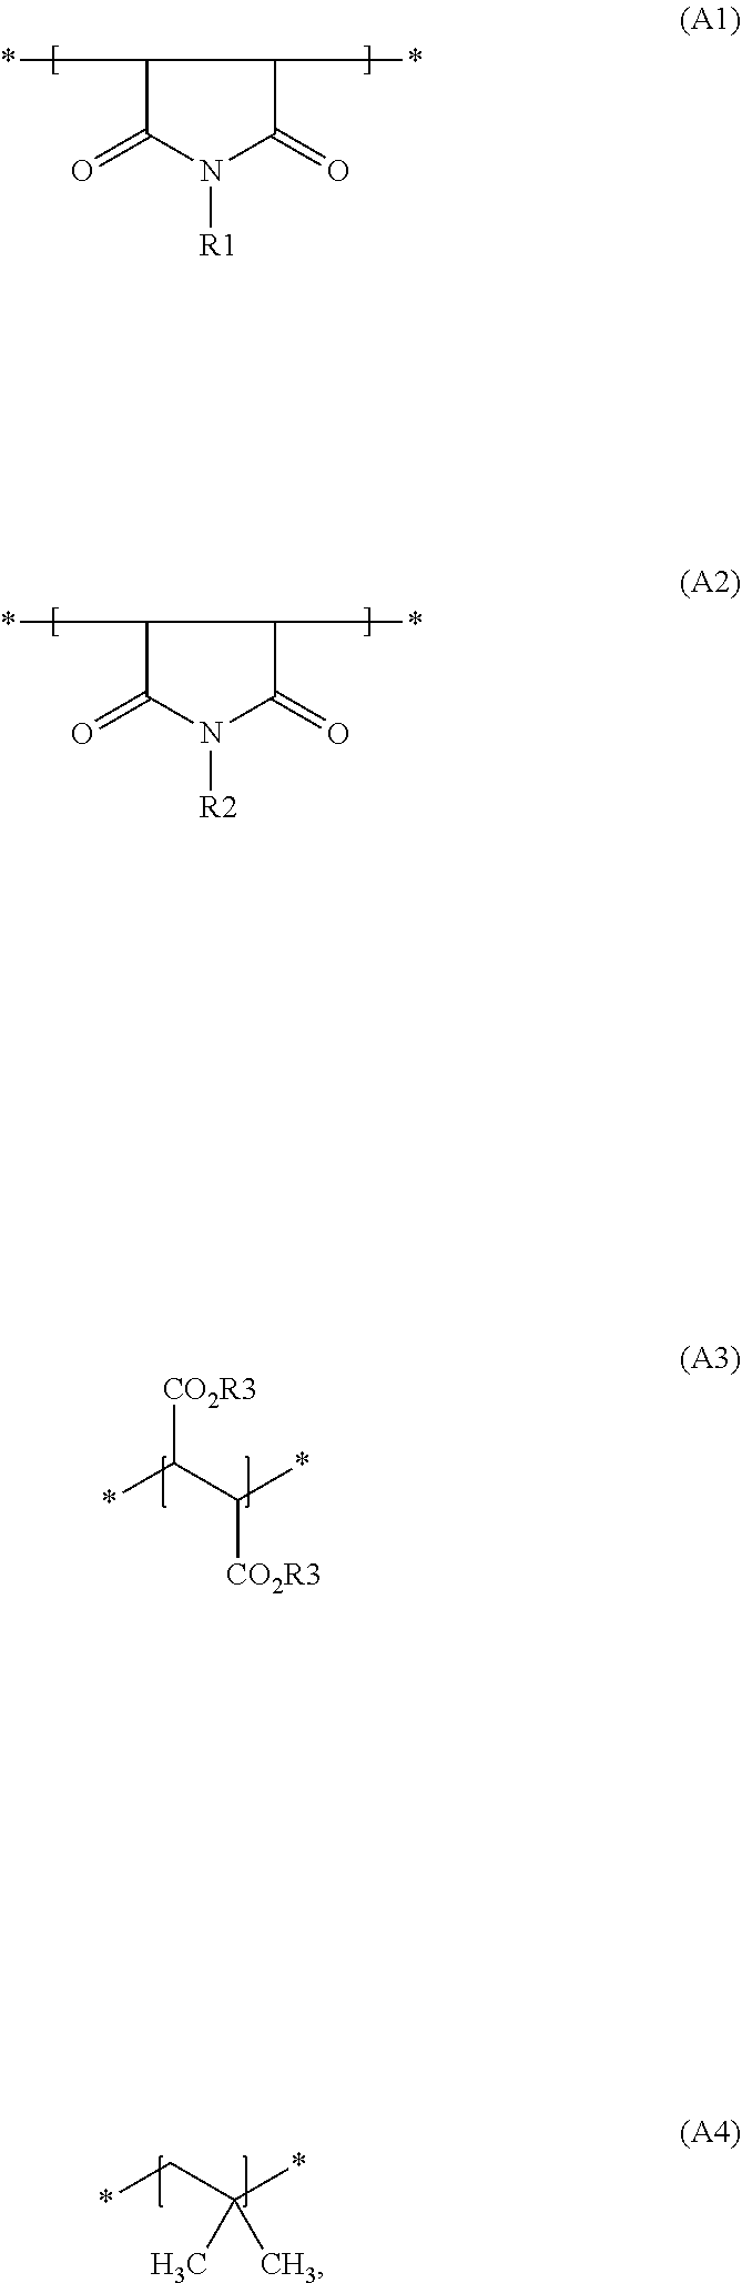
*C1C(=O)N([R1])C(=O)C1*.*C(C(*)[CO2R3])[CO2R3].*CC(*)(C)C.*C1C(=O)N([R2])C(=O)C1*
